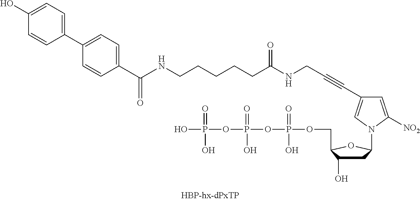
OP(OP(OP(OCC1C(O)CC(N2C=C(C#CCNC(CCCCCNC(C3=CC=C(C4=CC=C(O)C=C4)C=C3)=O)=O)C=C2[NO2])O1)(=O)O)(=O)O)(=O)O
